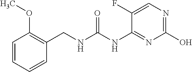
C1(F)=CN=C(O)N=C1NC(NCC1=C(OC)C=CC=C1)=O
